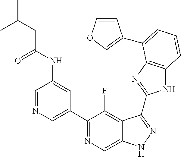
C1=NC=C(C2=NC=C3C(=C2F)C(C2=NC4=C(N2)C=CC=C4C2=COC=C2)=NN3)C=C1NC(CC(C)C)=O
